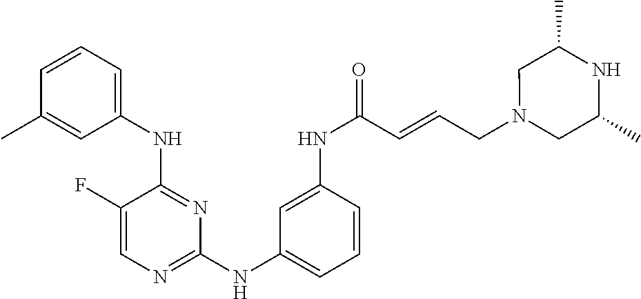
N(C1=NC=C(F)C(NC2=CC=CC(C)=C2)=N1)C1=CC=CC(NC(=O)C=CCN2CC(C)NC(C)C2)=C1
